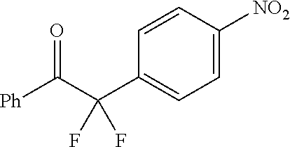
C1=CC(C(C([Ph])=O)(F)F)=CC=C1[NO2]
